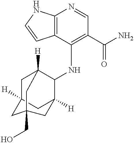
C12=C(C(NC3C4([H])CC5([H])CC3([H])CC(CO)(C5)C4)=C(C(N)=O)C=N1)C=CN2
